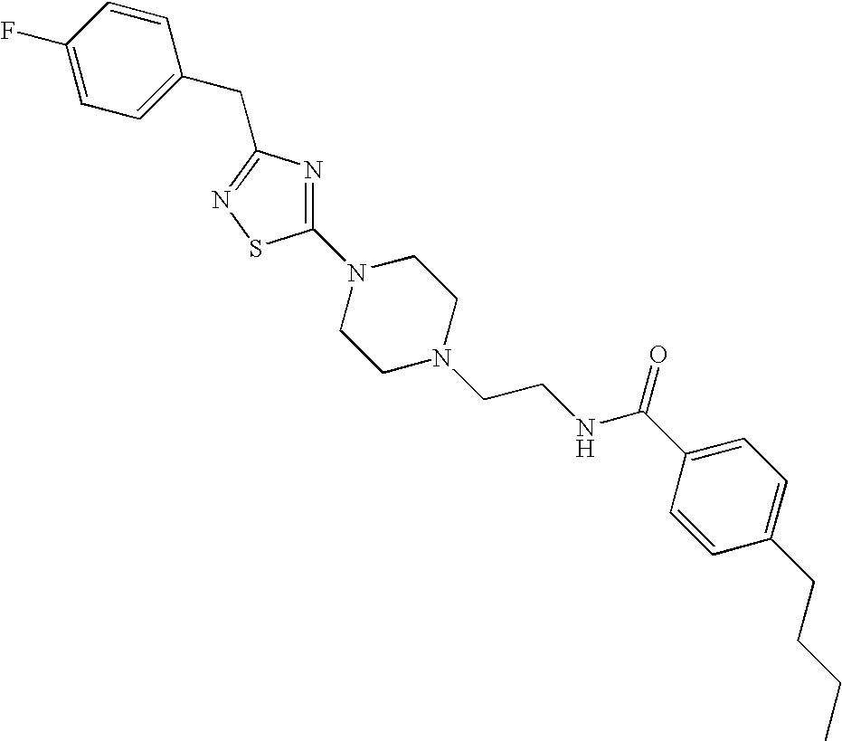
C1(F)=CC=C(CC2=NSC(N3CCN(CCNC(C4=CC=C(CCCC)C=C4)=O)CC3)=N2)C=C1
